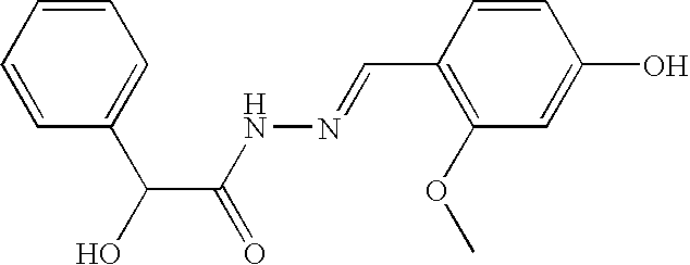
C1=CC=CC=C1C(C(=O)NN=CC1=C(OC)C=C(O)C=C1)O
